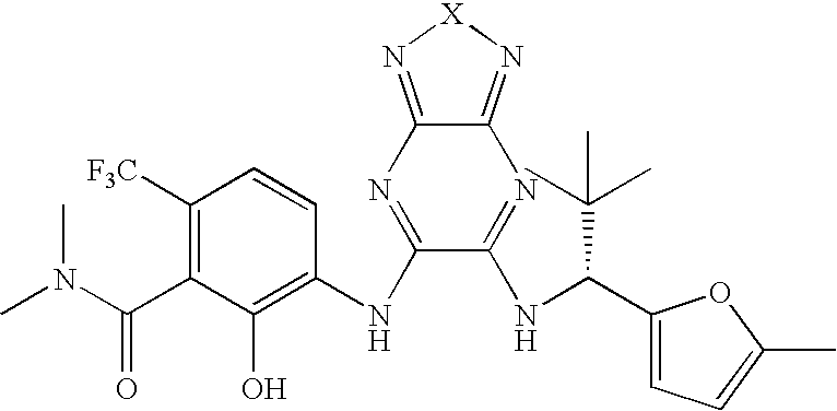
C1([F3C])=C(C(N(C)C)=O)C(O)=C(NC2=NC3=N[X]N=C3N=C2NC(C2=CC=C(C)O2)C(C)(C)C)C=C1
